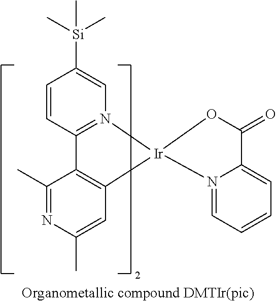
C1=CC2=N(C=C1[Si](C)(C)C)[Ir]1(C3=C2C(C)=NC(C)=C3)N2=CC=CC=C2C(=O)O1
